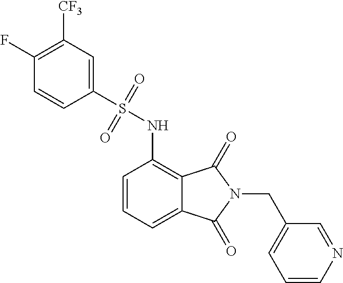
C1=CN=CC(CN2C(=O)C3=C(NS(=O)(=O)C4=CC([CF3])=C(F)C=C4)C=CC=C3C2=O)=C1
